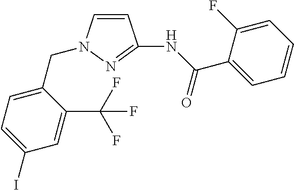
C1=CN(CC2=CC=C(I)C=C2C(F)(F)F)N=C1NC(C1=CC=CC=C1F)=O
